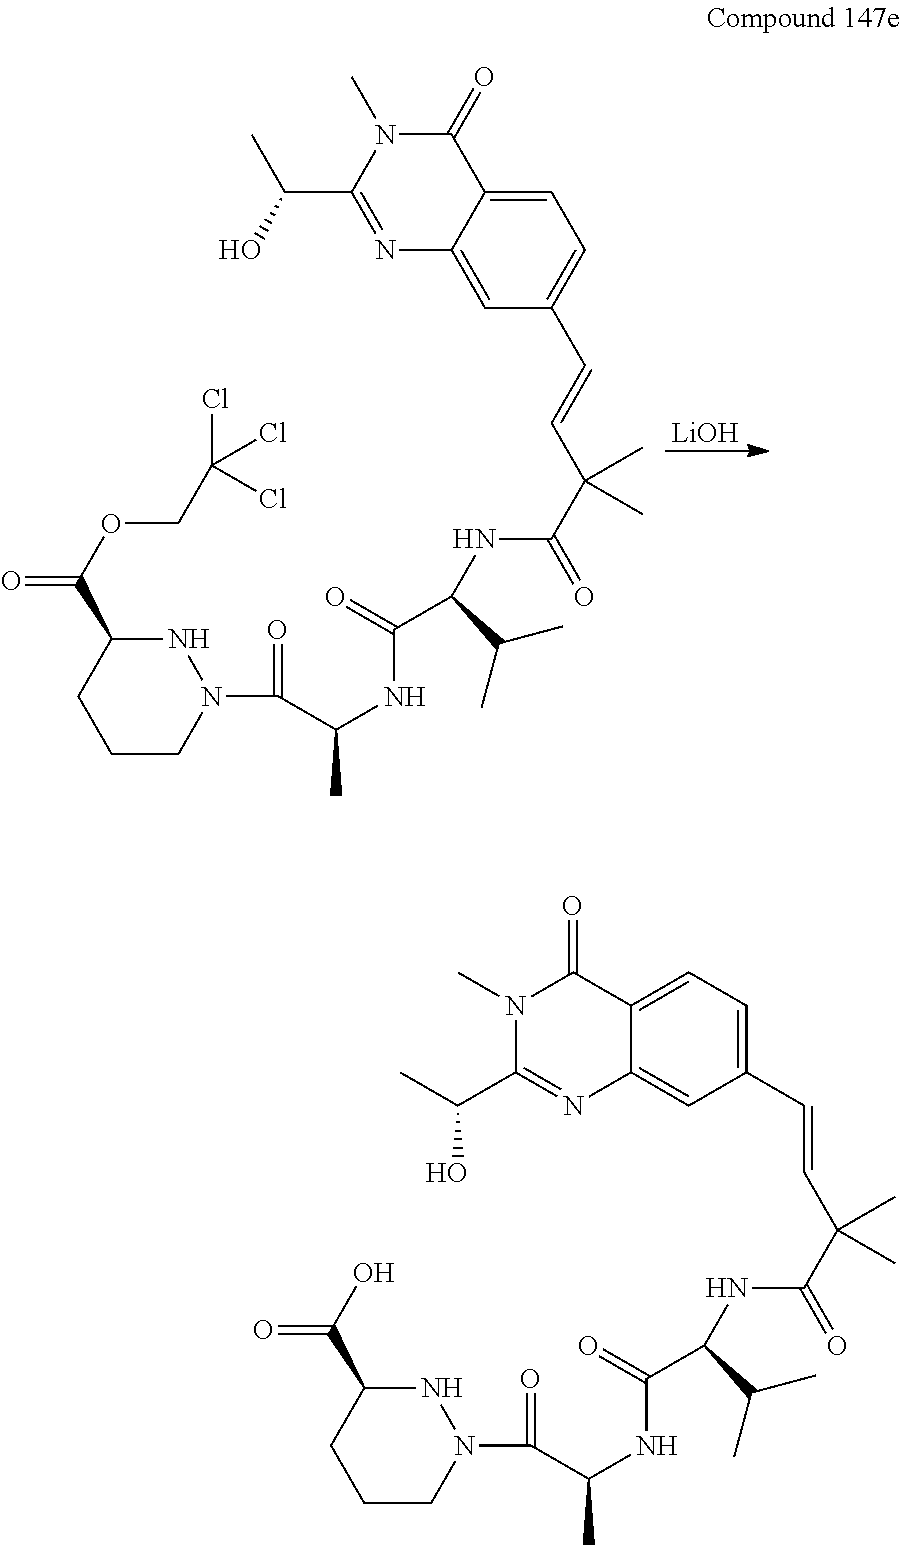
[LiOH].N1C(C(OCC(Cl)(Cl)Cl)=O)CCCN1C(=O)C(NC(C(C(C)C)NC(C(C=CC1=CC=C2C(=C1)N=C(C(C)O)N(C)C2=O)(C)C)=O)=O)C.N1C(C(O)=O)CCCN1C(=O)C(NC(C(C(C)C)NC(C(C=CC1=CC=C2C(=C1)N=C(C(C)O)N(C)C2=O)(C)C)=O)=O)C
